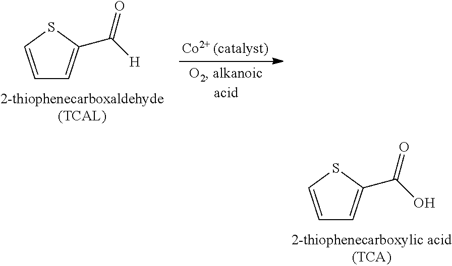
C1=CSC(C(O)=O)=C1.C1=CSC(C([H])=O)=C1
